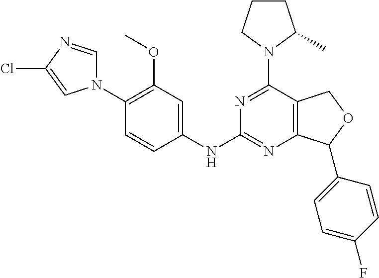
C1(N2C=NC(Cl)=C2)=C(OC)C=C(NC2=NC3=C(C(N4C(C)CCC4)=N2)COC3C2=CC=C(F)C=C2)C=C1
